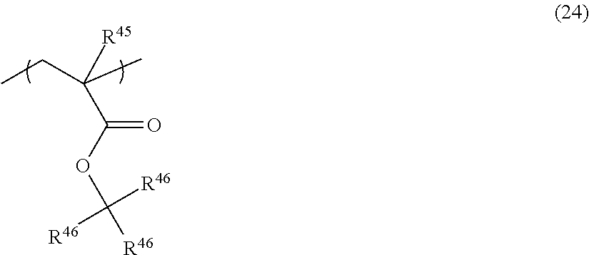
CCC(C)([R45])C(OC([R46])([R46])[R46])=O
